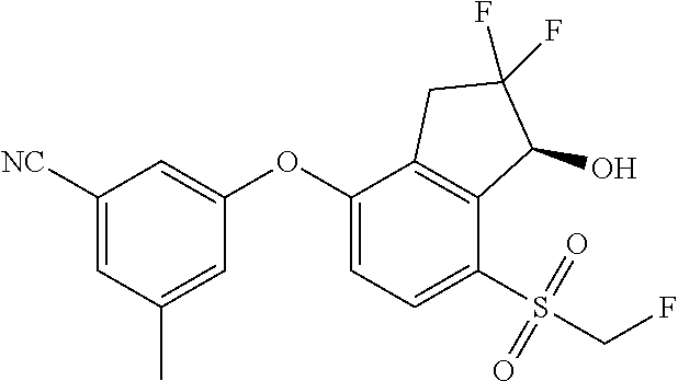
C1([NC])=CC(C)=CC(OC2=CC=C(S(CF)(=O)=O)C3=C2CC(F)(F)C3O)=C1
